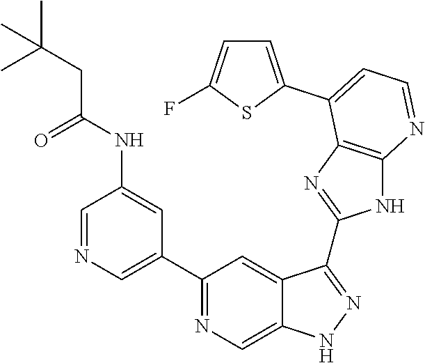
C1=NC=C(C2=NC=C3C(=C2)C(C2=NC4=C(N2)N=CC=C4C2=CC=C(F)S2)=NN3)C=C1NC(CC(C)(C)C)=O
